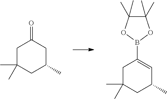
C1C(C)(C)CC(C)CC1=O.C1C(C)(C)CC(C)C=C1B1OC(C)(C)C(C)(C)O1
